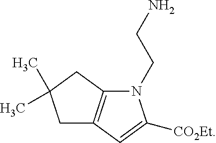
C1C2=C(CC1(C)C)N(CCN)C([CO2Et])=C2
